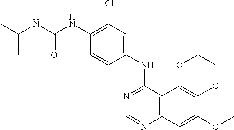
C12=C(C3=C(C=C1OC)N=CN=C3NC1=CC(Cl)=C(NC(NC(C)C)=O)C=C1)OCCO2
